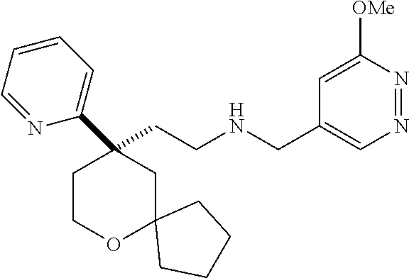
C(CNCC1=CN=NC([OMe])=C1)C1(C2=CC=CC=N2)CCOC2(C1)CCCC2
